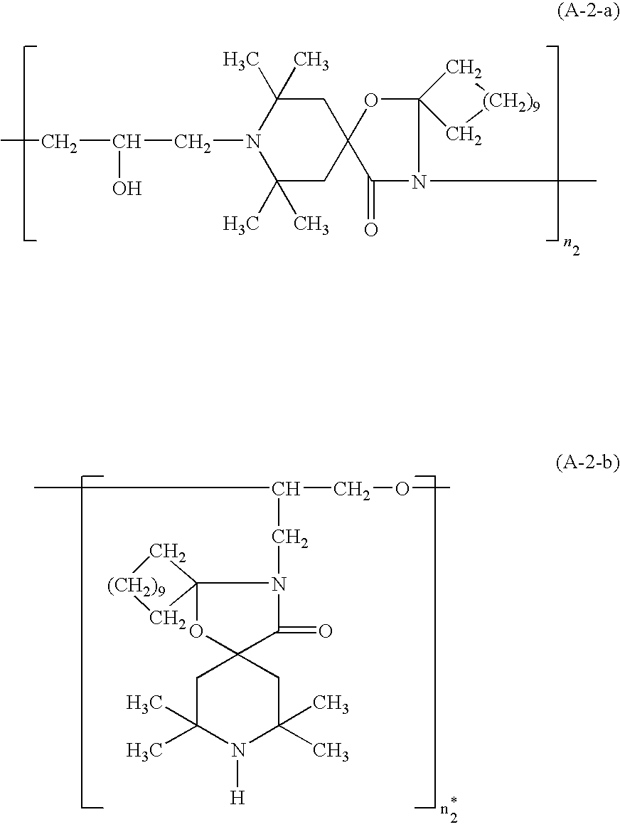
C12(OC3(C(=O)N1C)CC(C)(C)N(CC(CC)O)C(C)(C)C3)C[(CH2)9]C2.C12(OC3(C(=O)N1CC(COC)C)CC(C)(C)N([H])C(C)(C)C3)C[(CH2)9]C2
